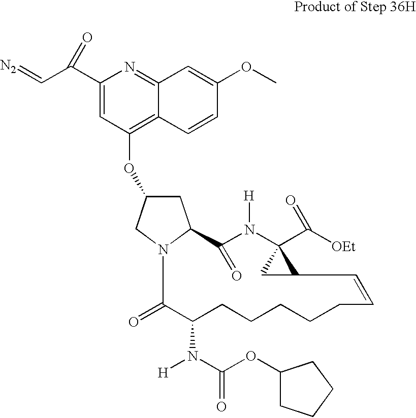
C1C(OC2=C3C(=NC(C(C=[N2])=O)=C2)C=C(OC)C=C3)CN2C1C(=O)N([H])C1(C([OEt])=O)CC1C=CCCCCCC(N(C(OC1CCCC1)=O)[H])C2=O
